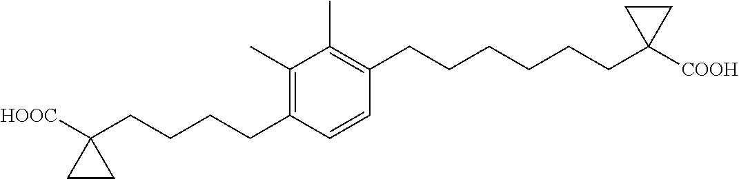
C1(C)=C(CCCCC2([HOOC])CC2)C=CC(CCCCCCC2([COOH])CC2)=C1C
